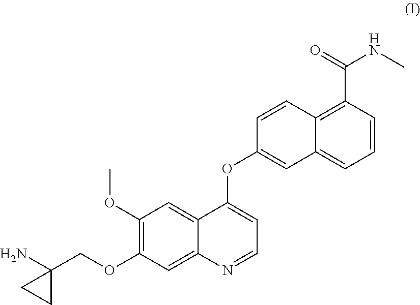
C1(OC)=C(OCC2(N)CC2)C=C2C(=C1)C(OC1=CC3=CC=CC(C(=O)NC)=C3C=C1)=CC=N2
